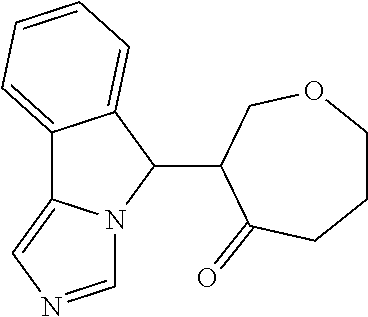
C12=CC=CC=C1C(C1C(=O)CCCOC1)N1C2=CN=C1
